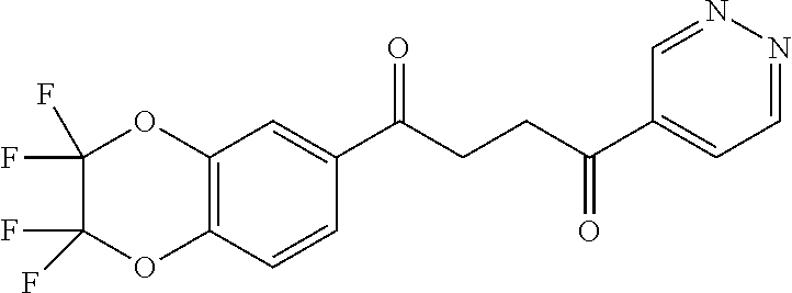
C1(C(CCC(C2=CC=NN=C2)=O)=O)=CC2=C(C=C1)OC(F)(F)C(F)(F)O2
